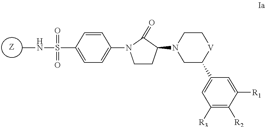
C1CC(N2CC(C3=CC([R3])=C([R2])C([R1])=C3)[V]CC2)C(=O)N1C1=CC=C(S(=O)(=O)NC)C=C1.[Z]
